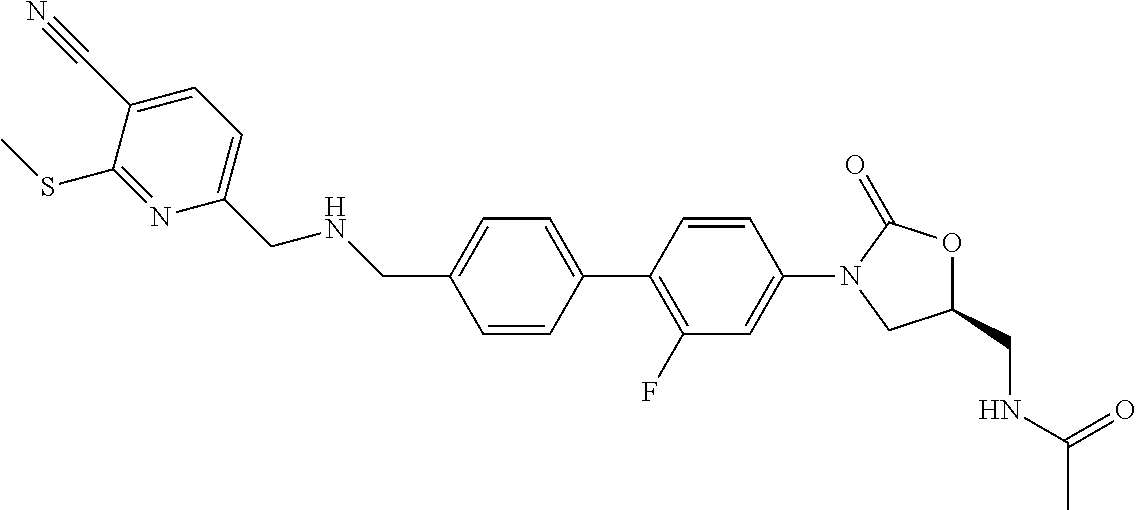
C(C1=CC=C(C2=C(F)C=C(N3CC(CNC(C)=O)OC3=O)C=C2)C=C1)NCC1=CC=C(C#N)C(SC)=N1
